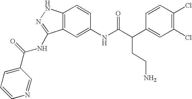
C12=C(C=C(NC(C(C3=CC(Cl)=C(Cl)C=C3)CCN)=O)C=C1)C(NC(C1=CC=CN=C1)=O)=NN2
